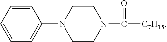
C1=CC=C(N2CCN(C([C7H15])=O)CC2)C=C1
